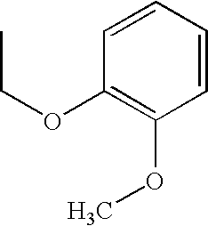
C1=CC(OCC)=C(OC)C=C1
